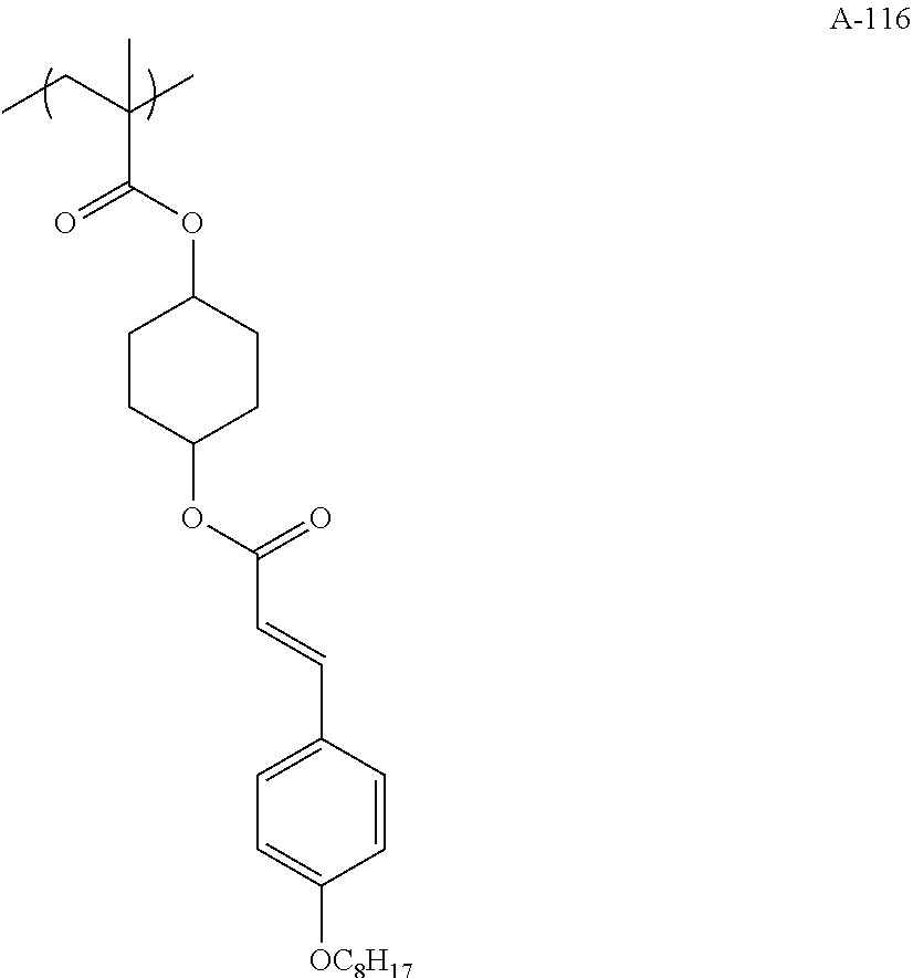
C(C(OC1CCC(OC(C=CC2=CC=C([OC8H17])C=C2)=O)CC1)=O)(CC)(C)C
